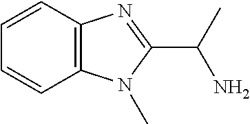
C1=CC=CC2=C1N=C(C(C)N)N2C
